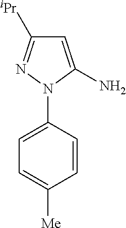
C1=CC(N2N=C([iPr])C=C2N)=CC=C1[Me]
